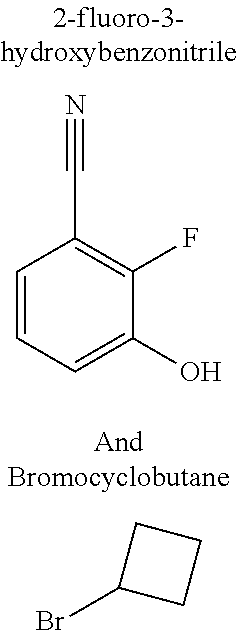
C1=CC=C(O)C(F)=C1C#N.C1C(Br)CC1
